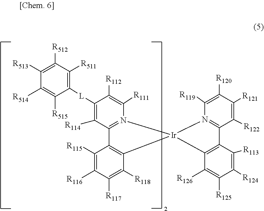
C1([R116])=C([R115])C2=C(C([R118])=C1[R117])[Ir]1(N3=C2C([R114])=C([L]C2=C([R511])C([R512])=C([R513])C([R514])=C2[R515])C([R112])=C3[R111])C2=C(C([R113])=C([R124])C([R125])=C2[R126])C2=N1C([R119])=C([R120])C([R121])=C2[R122]
